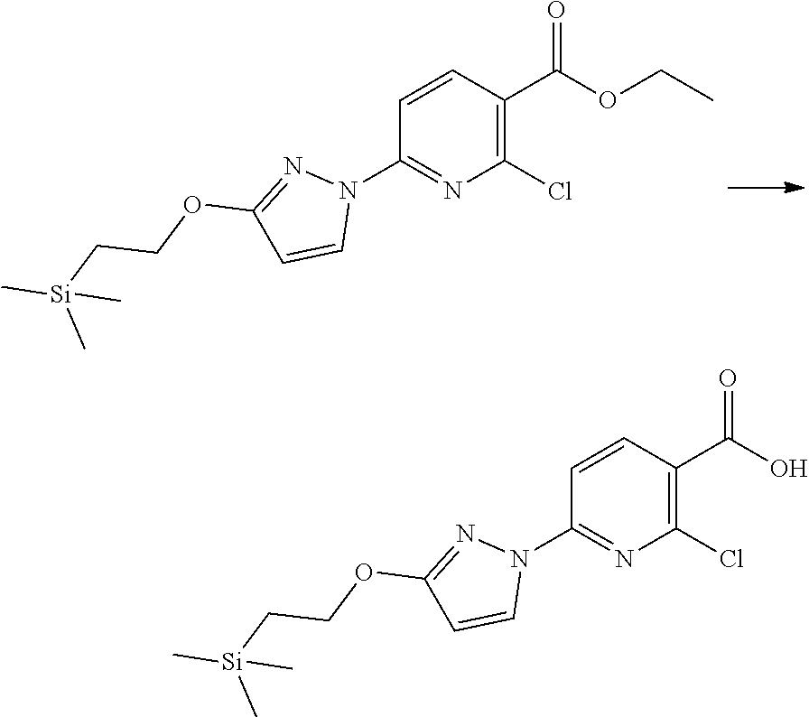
C1(C(=O)OCC)=C(Cl)N=C(N2N=C(OCC[Si](C)(C)C)C=C2)C=C1.C1(C(=O)O)=C(Cl)N=C(N2N=C(OCC[Si](C)(C)C)C=C2)C=C1
